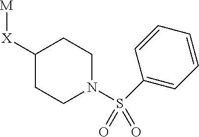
C1([X][M])CCN(S(C2=CC=CC=C2)(=O)=O)CC1
